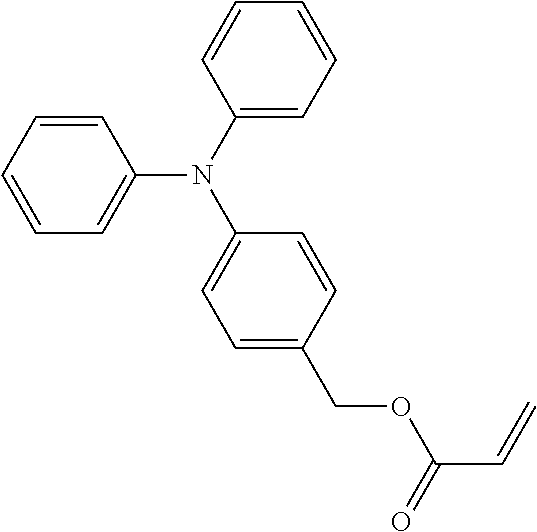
C1=CC(N(C2=CC=CC=C2)C2=CC=C(COC(C=C)=O)C=C2)=CC=C1
